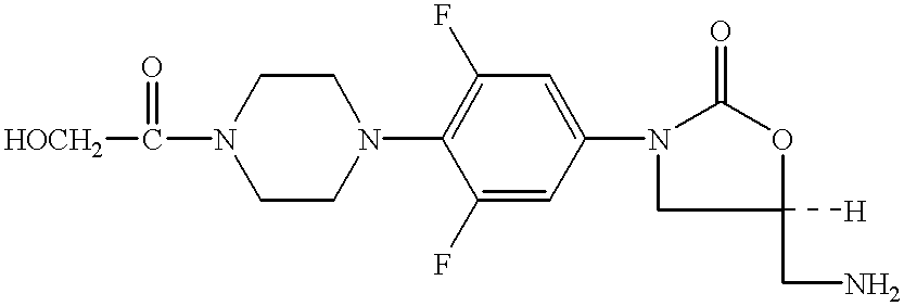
N1(C(=O)[HOCH2])CCN(C2=C(F)C=C(N3CC([H])(CN)OC3=O)C=C2F)CC1
